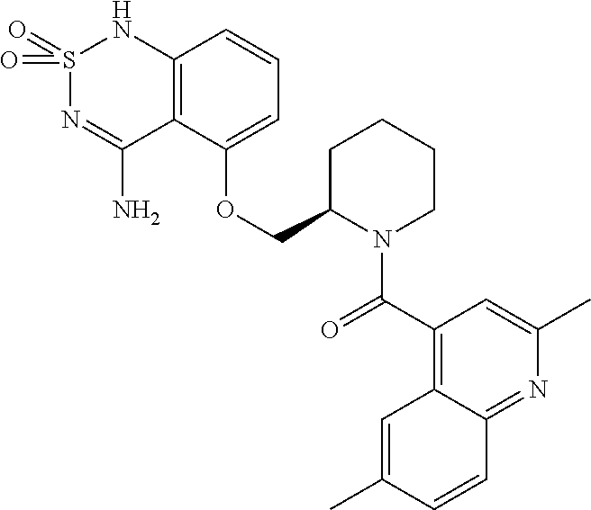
C12=C(C(OCC3N(C(C4=C5C(=NC(C)=C4)C=CC(C)=C5)=O)CCCC3)=CC=C1)C(N)=NS(=O)(=O)N2
